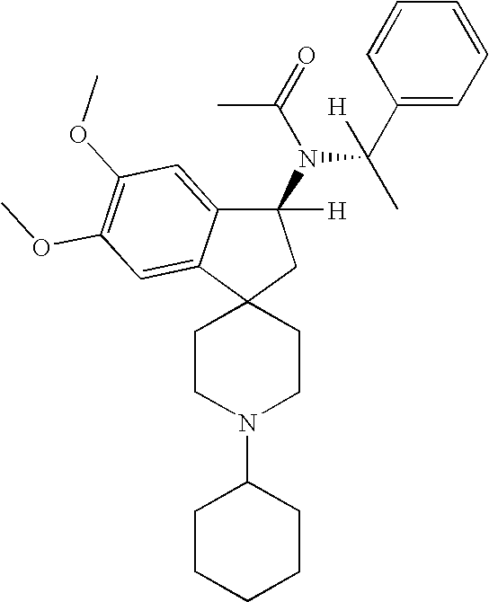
C1CN(C2CCCCC2)CCC12CC(N(C(C1=CC=CC=C1)(C)[H])C(C)=O)([H])C1=CC(OC)=C(OC)C=C21
